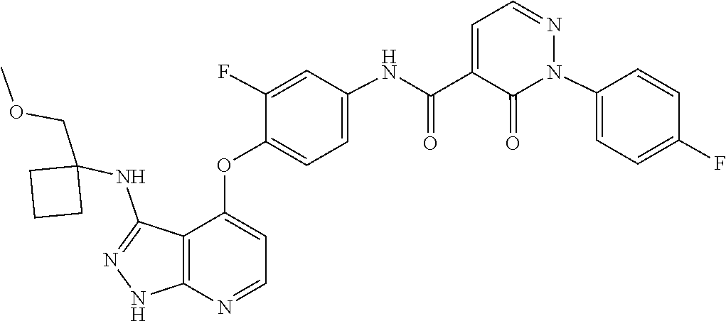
N1=CC=C(C(NC2=CC=C(OC3=CC=NC4=C3C(NC3(COC)CCC3)=NN4)C(F)=C2)=O)C(=O)N1C1=CC=C(F)C=C1
